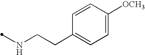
C1=CC([OCH3])=CC=C1CCNC
